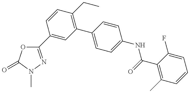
C1(C2=NN(C)C(=O)O2)=CC(C2=CC=C(NC(=O)C3=C(C)C=CC=C3F)C=C2)=C(CC)C=C1
